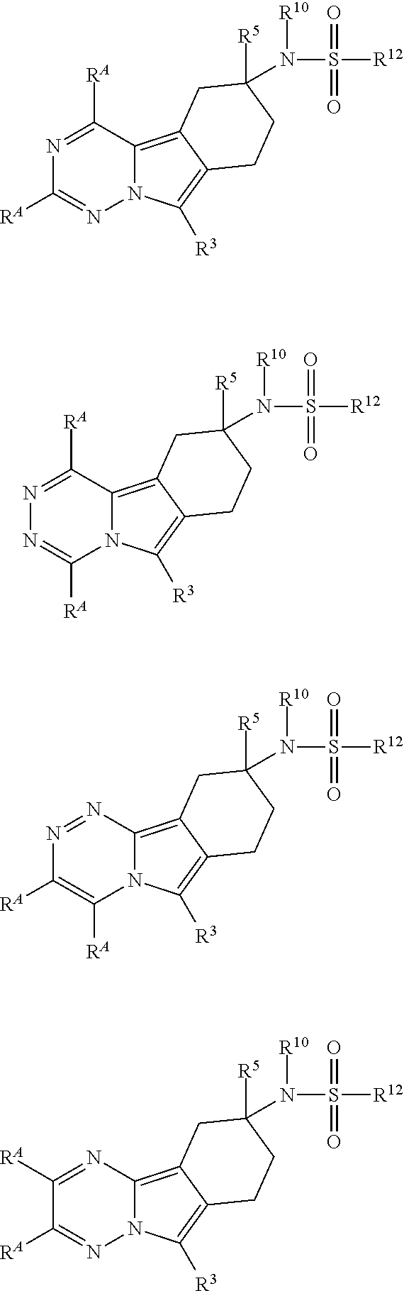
N1=C([RA])N=C([RA])C2=C3C(=C([R3])N12)CCC([R5])(N([R10])S([R12])(=O)=O)C3.C1([RA])=NN=C([RA])C2=C3C(=C([R3])N12)CCC([R5])(N([R10])S([R12])(=O)=O)C3.C1([RA])=C([RA])N=NC2=C3C(=C([R3])N12)CCC([R5])(N([R10])S([R12])(=O)=O)C3.N1=C([RA])C([RA])=NC2=C3C(=C([R3])N12)CCC([R5])(N([R10])S([R12])(=O)=O)C3
